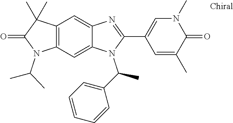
C12=CC3=C(C=C1N=C(C1=CN(C)C(=O)C(C)=C1)N2C(C1=CC=CC=C1)C)C(C)(C)C(=O)N3C(C)C
